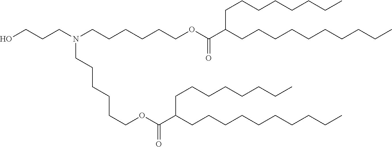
C(CCN(CCCCCCOC(C(CCCCCCCCCC)CCCCCCCC)=O)CCCCCCOC(C(CCCCCCCCCC)CCCCCCCC)=O)O
